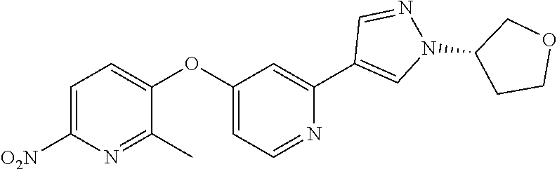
C1=C([O2N])N=C(C)C(OC2=CC=NC(C3=CN(C4CCOC4)N=C3)=C2)=C1
